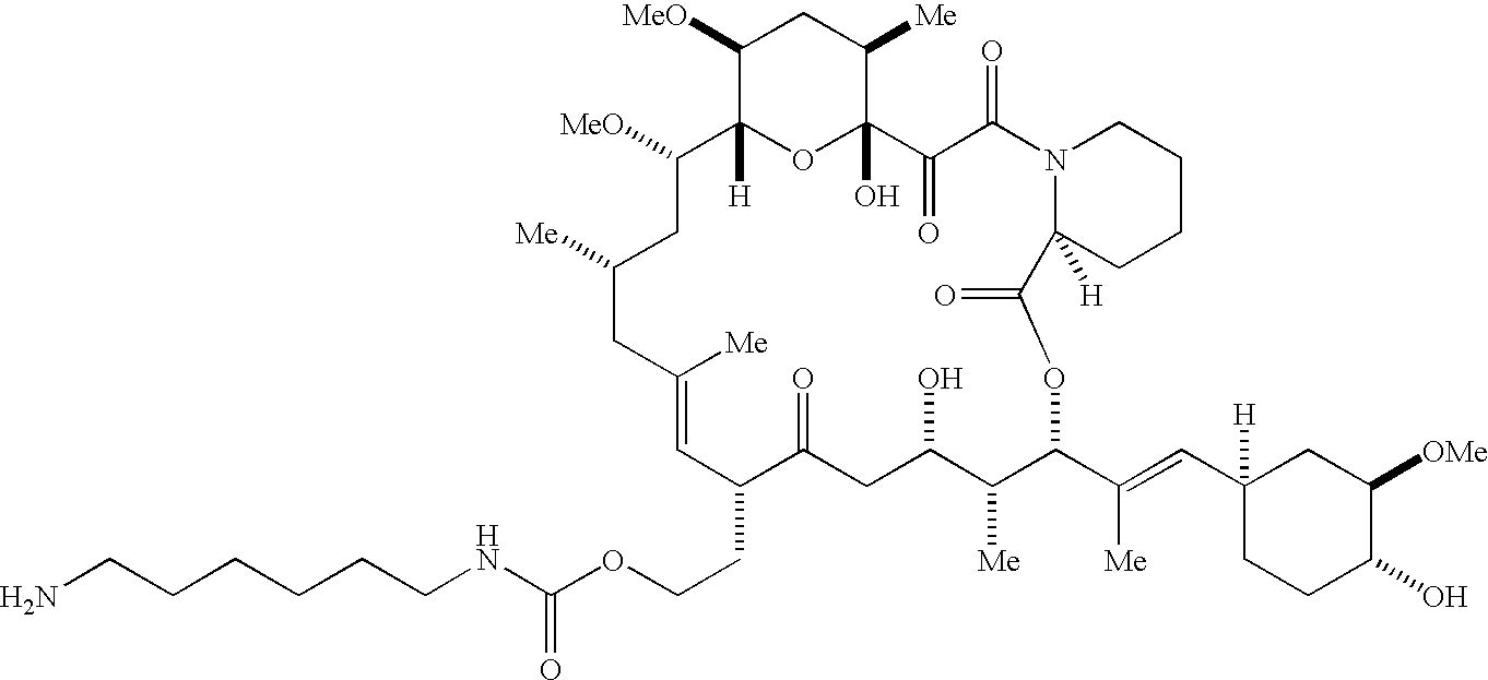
C(CCCCCNC(OCCC1C(=O)CC(O)C([Me])C(C(=CC2([H])CC([OMe])C(O)CC2)[Me])OC(=O)C2([H])N(C(=O)C(=O)C3(O)OC([H])(C([MeO])CC([Me])CC([Me])=C1)C([MeO])CC3[Me])CCCC2)=O)N
